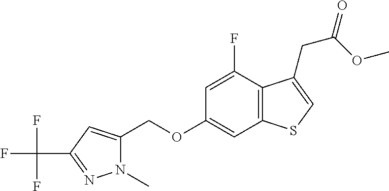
C(OC1=CC2=C(C(F)=C1)C(CC(=O)OC)=CS2)C1=CC(C(F)(F)F)=NN1C
